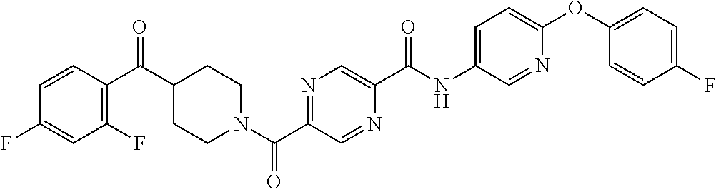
C1=CC(C(C2CCN(C(C3=NC=C(C(NC4=CC=C(OC5=CC=C(F)C=C5)N=C4)=O)N=C3)=O)CC2)=O)=C(F)C=C1F
